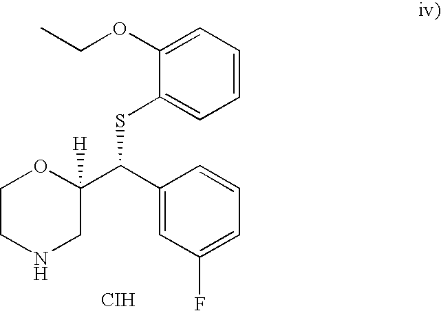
C1CNCC(C(C2=CC(F)=CC=C2)SC2=CC=CC=C2OCC)([H])O1.[CIH]
